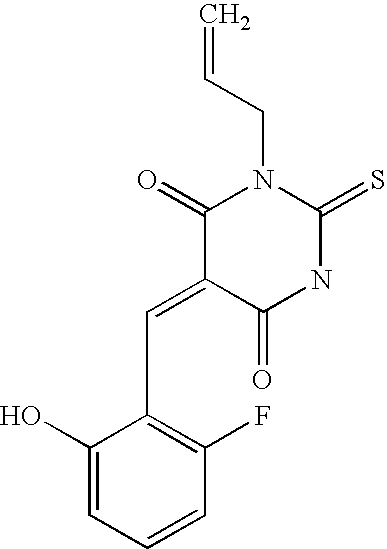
C(=C1C(=O)N(CC=C)C(=S)NC1=O)C1=C(F)C=CC=C1O
